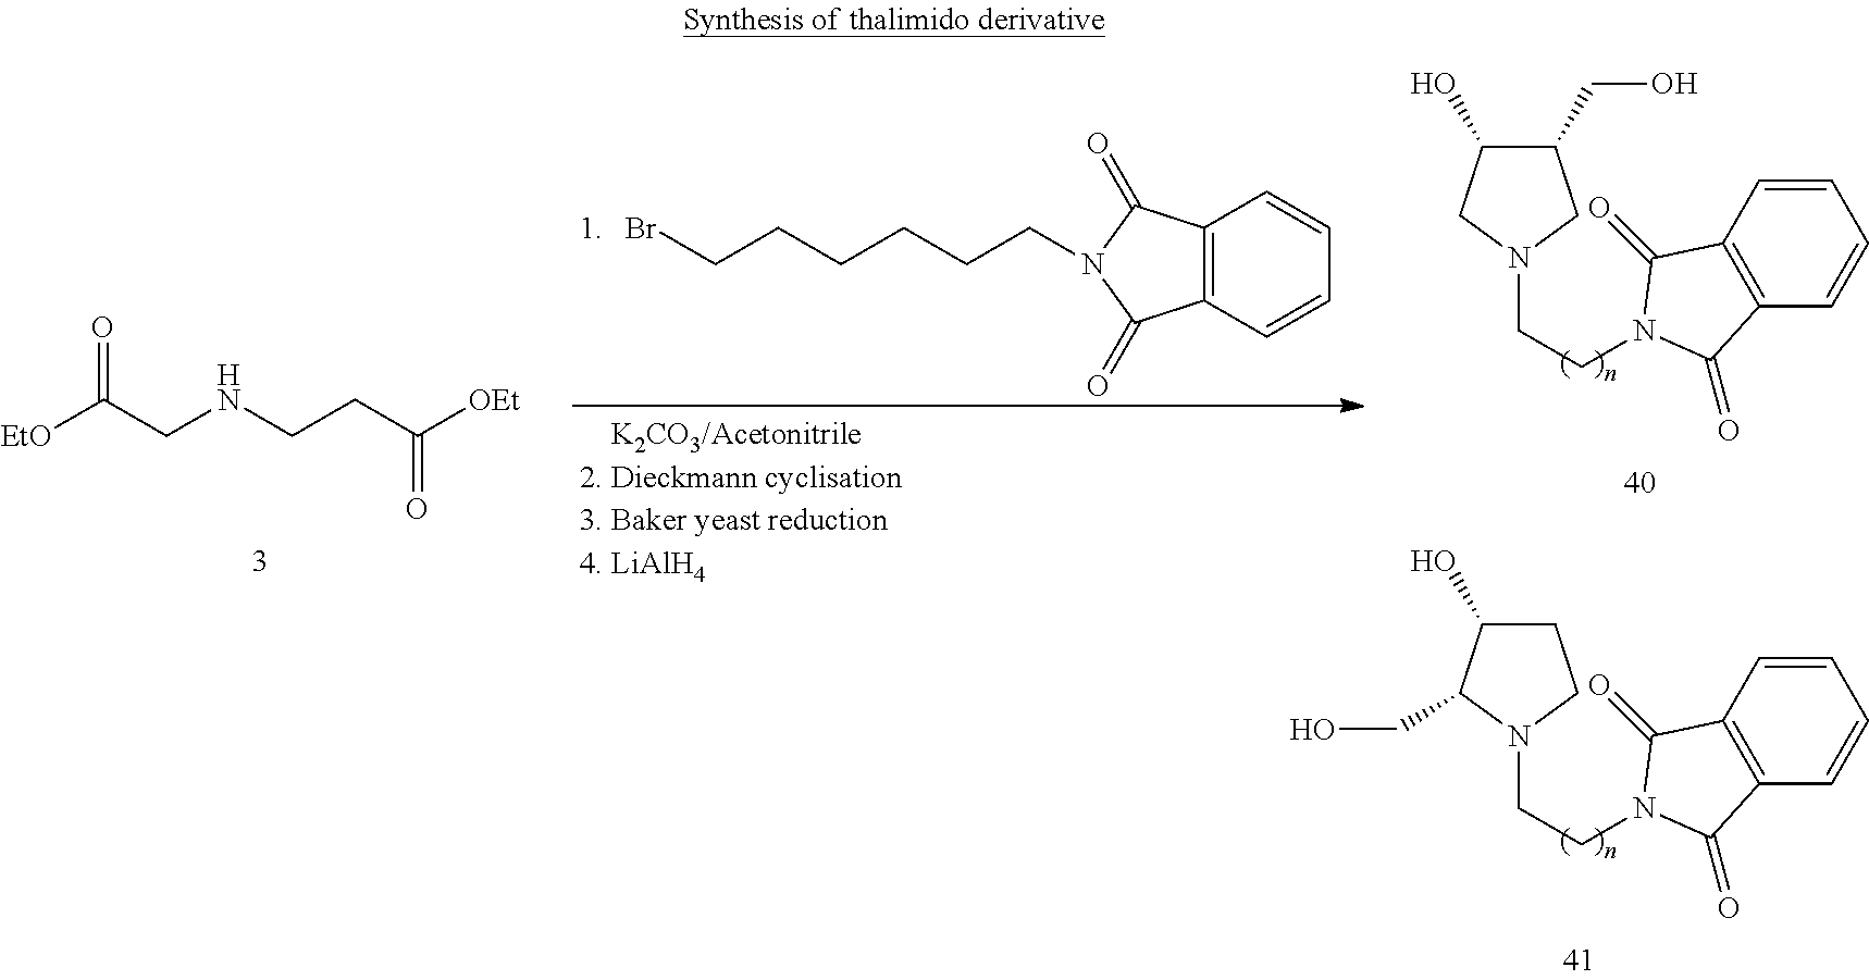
O=C(CNCCC([OEt])=O)[EtO].C12=C(C=CC=C1)C(=O)N(CCCCCCBr)C2=O.N1(CCN2CC(CO)C(O)C2)C(=O)C2=C(C1=O)C=CC=C2.N1(CCN2CCC(O)C2CO)C(=O)C2=C(C1=O)C=CC=C2
